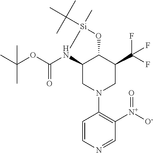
C12CN(C3=C([N+]([O-])=O)C=NC=C3)CC(C(F)(F)F)C1O[Si](C(C)(C)C)(C)N2C(OC(C)(C)C)=O
